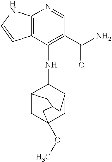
C12=C(C(NC3C4CC5(OC)CC3CC(C5)C4)=C(C(N)=O)C=N1)C=CN2
